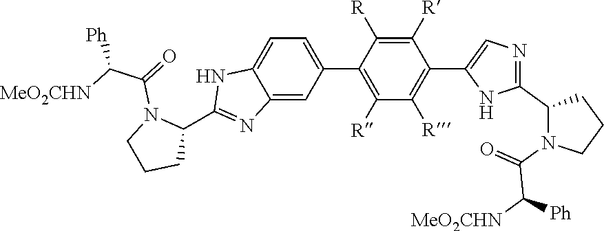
C12=CC(C3=C([R])C([R])=C(C4=CN=C(C5N(C(C([MeO2CHN])[Ph])=O)CCC5)N4)C([R])=C3[R])=CC=C1NC(C1N(C(=O)C([MeO2CHN])[Ph])CCC1)=N2
